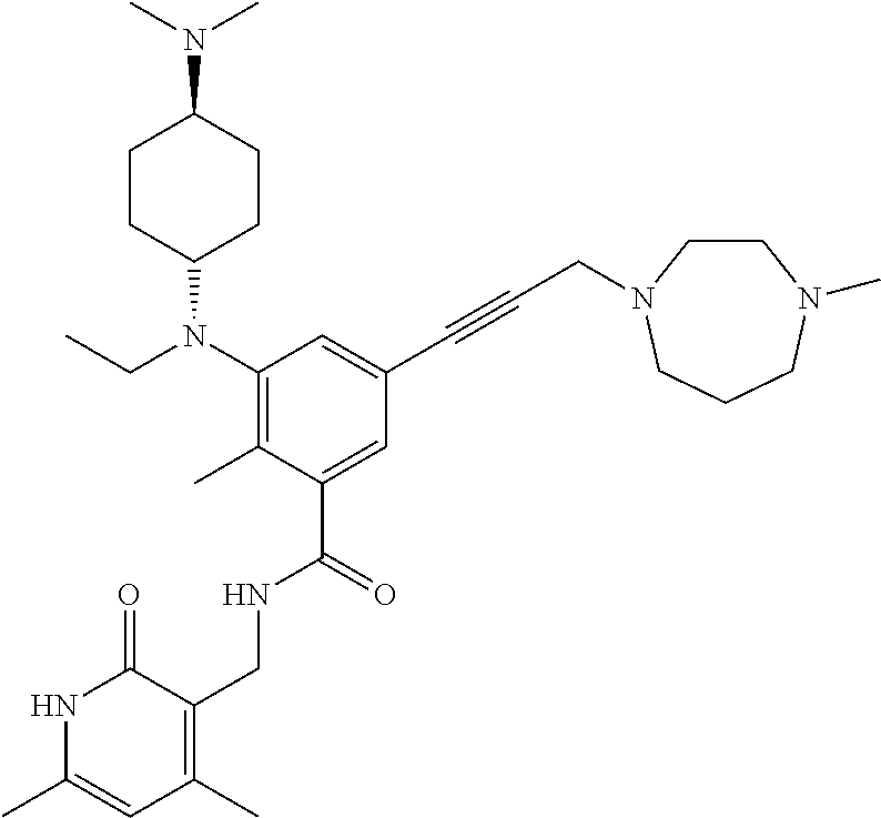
C1(N(CC)C2CCC(N(C)C)CC2)=C(C)C(C(=O)NCC2=C(C)C=C(C)NC2=O)=CC(C#CCN2CCN(C)CCC2)=C1
